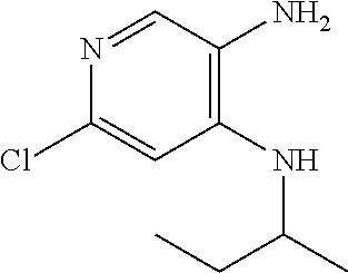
C1=NC(Cl)=CC(NC(CC)C)=C1N
